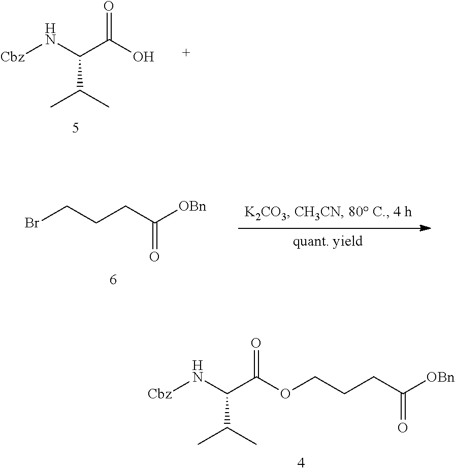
[Cbz]NC(C(O)=O)C(C)C.BrCCCC([OBn])=O.[Cbz]NC(C(=O)OCCCC([OBn])=O)C(C)C
